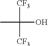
CC(O)([CF3])[CF3]
